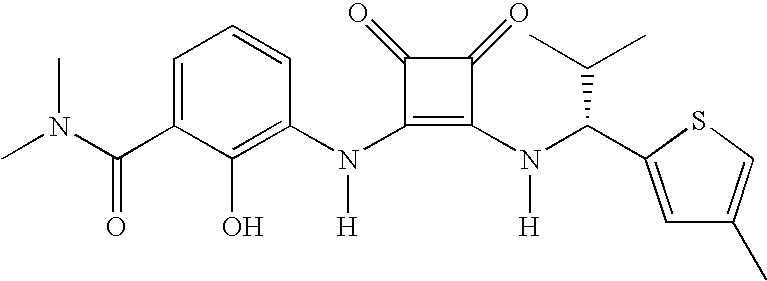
C(C1=CC=CC(N(C2=C(N(C(C(C)C)C3=CC(C)=CS3)[H])C(=O)C2=O)[H])=C1O)(=O)N(C)C
